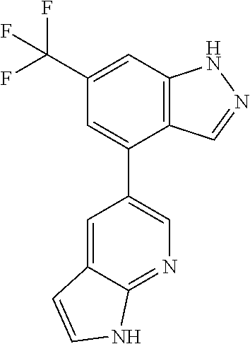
C12=C(C=C(C(F)(F)F)C=C1C1=CN=C3C(=C1)C=CN3)NN=C2
